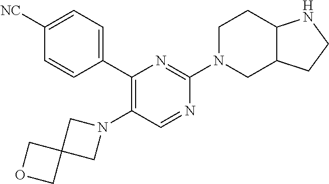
N1(C2=C(C3=CC=C([NC])C=C3)N=C(N3CC4C(CC3)NCC4)N=C2)CC2(C1)COC2
